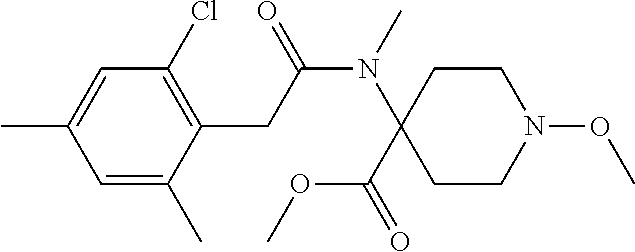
C1=C(C)C(CC(N(C2(C(=O)OC)CCN(OC)CC2)C)=O)=C(Cl)C=C1C
